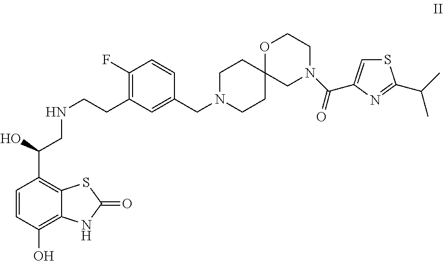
C1N(CC2=CC(CCNCC(C3=C4C(=C(O)C=C3)NC(=O)S4)O)=C(F)C=C2)CCC2(C1)CN(C(C1=CSC(C(C)C)=N1)=O)CCO2
